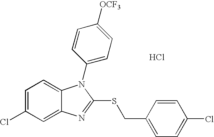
C1=C(Cl)C=C2C(=C1)N(C1=CC=C([OCF3])C=C1)C(SCC1=CC=C(Cl)C=C1)=N2.Cl
